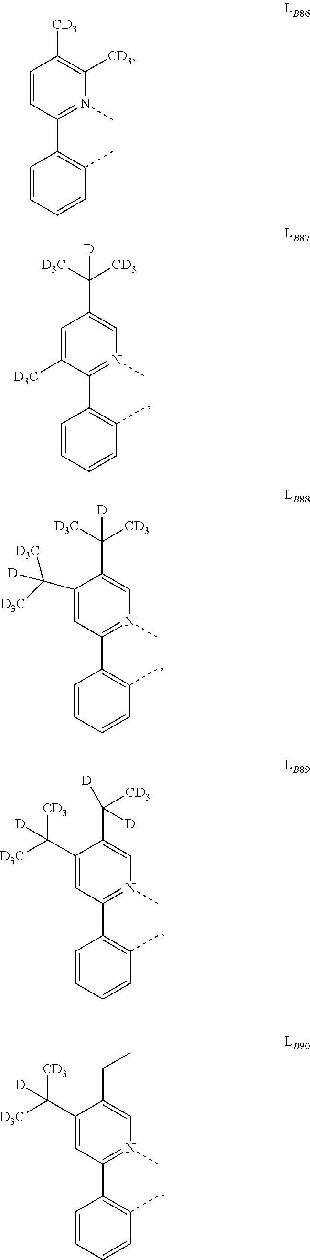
C1=CC(C2=C(C)C=CC=C2)=N(C)C([CD3])=C1[CD3].C1=C([D3C])C(C2=C(C)C=CC=C2)=N(C)C=C1C([D])([D3C])[CD3].C1(C([D])([D3C])[D3C])=CC(C2=C(C)C=CC=C2)=N(C)C=C1C([D])([D3C])[CD3].C1(C([D3C])([D])[CD3])=CC(C2=C(C)C=CC=C2)=N(C)C=C1C([D])([CD3])[D].C1(C([D3C])([D])[CD3])=CC(C2=C(C)C=CC=C2)=N(C)C=C1CC
